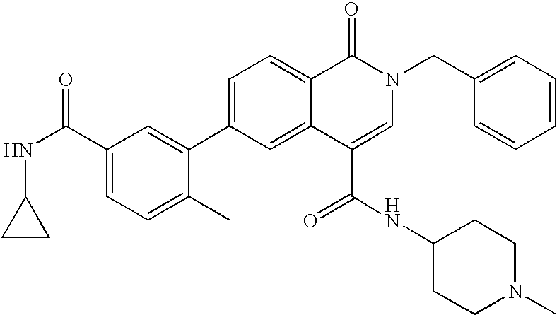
C1(CN2C(=O)C3=CC=C(C4=CC(C(NC5CC5)=O)=CC=C4C)C=C3C(C(NC3CCN(C)CC3)=O)=C2)=CC=CC=C1
